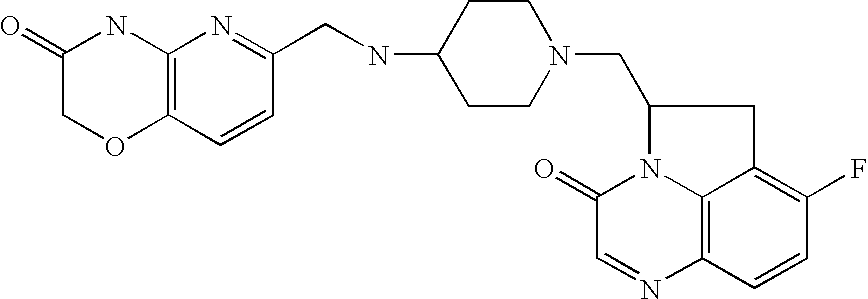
C1(=O)COC2=C(N1)N=C(CNC1CCN(CC3N4C5=C(N=CC4=O)C=CC(F)=C5C3)CC1)C=C2
